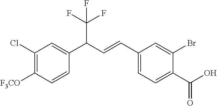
C1(Cl)=C([F3CO])C=CC(C(C=CC2=CC=C(C(O)=O)C(Br)=C2)C(F)(F)F)=C1
